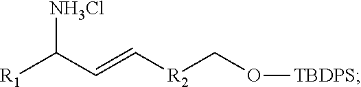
C(=C[R2]CO[TBDPS])C([R1])[NH3Cl]
